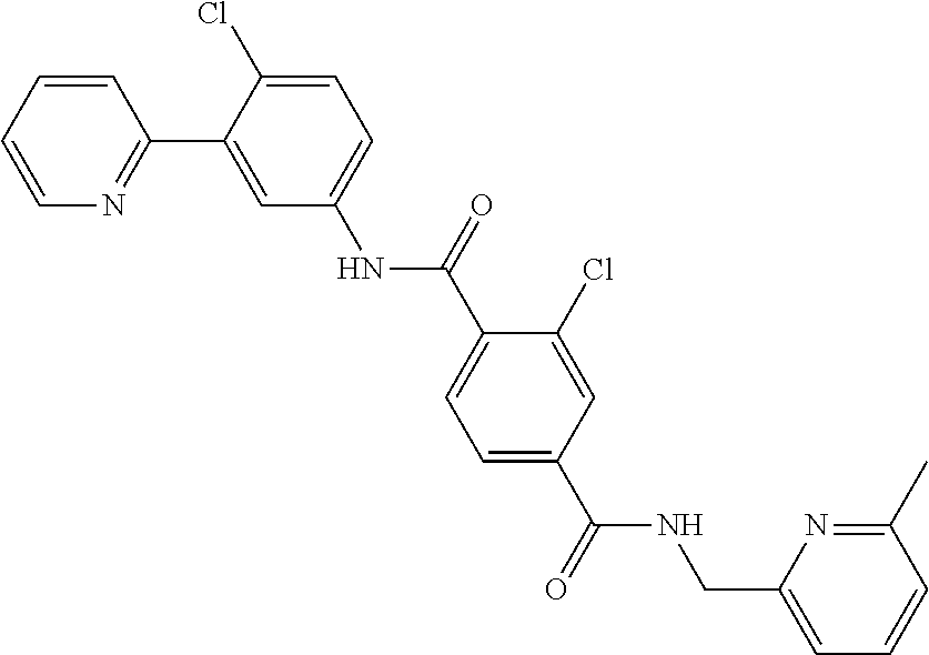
C1=CC=CN=C1C1=CC(NC(C2=CC=C(C(=O)NCC3=CC=CC(C)=N3)C=C2Cl)=O)=CC=C1Cl
